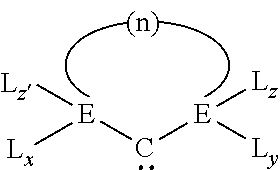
[Lx][E](C[E]([Ly])[Lz])[Lz]
